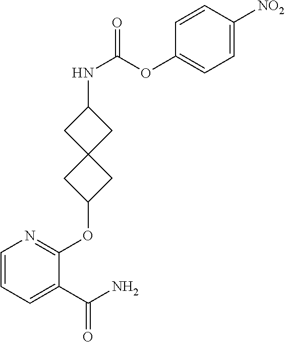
C1(C(N)=O)=CC=CN=C1OC1CC2(C1)CC(NC(OC1=CC=C([NO2])C=C1)=O)C2
